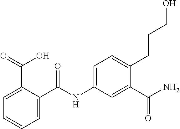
C1=CC=C(C(=O)O)C(C(=O)NC2=CC=C(CCCO)C(C(N)=O)=C2)=C1
